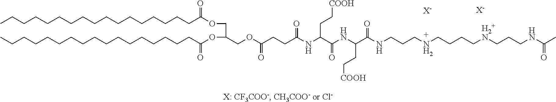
CCCCCCCCCCCCCCCCCC(OCC(OC(CCCCCCCCCCCCCCCCC)=O)COC(CCC(NC(C(NC(C(NCCCNCCCC[H2+N]CCCNC(=O)C)=O)CC[COOH])=O)CC[COOH])=O)=O)=O.[X-].[X-]
